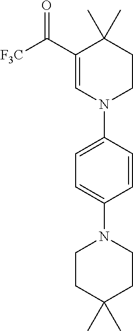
C1(C([F3C])=O)=CN(C2=CC=C(N3CCC(C)(C)CC3)C=C2)CCC1(C)C
